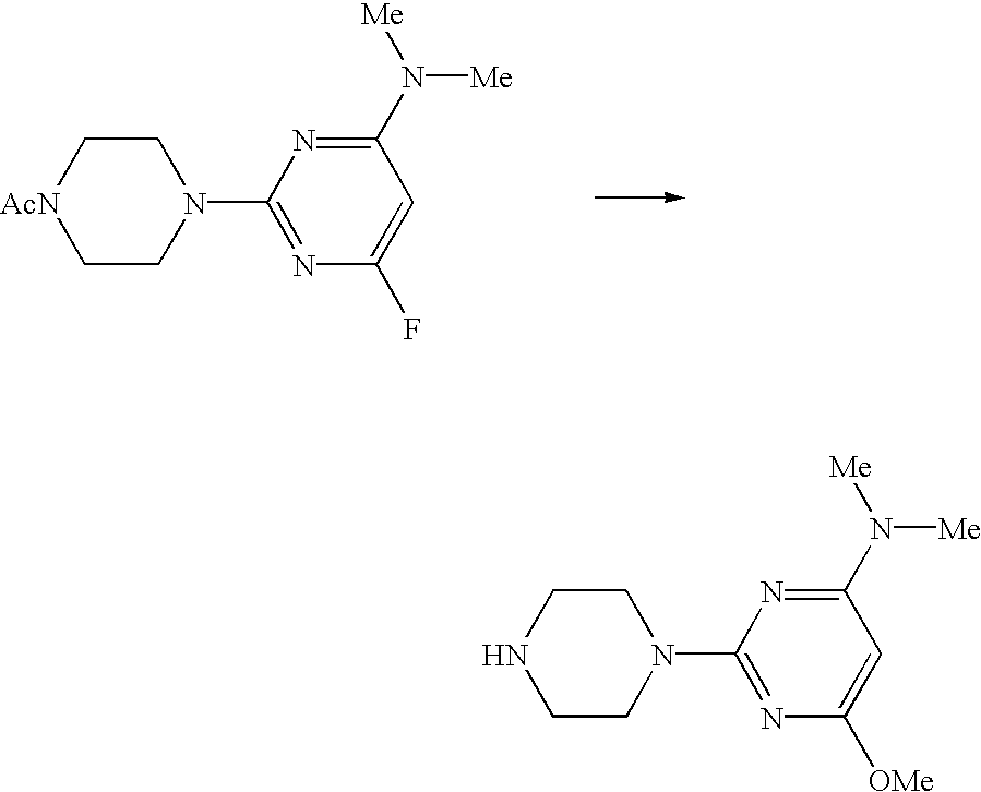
C1CNCCN1C1=NC([OMe])=CC(N([Me])[Me])=N1.C1C[AcN]CCN1C1=NC(F)=CC(N([Me])[Me])=N1
